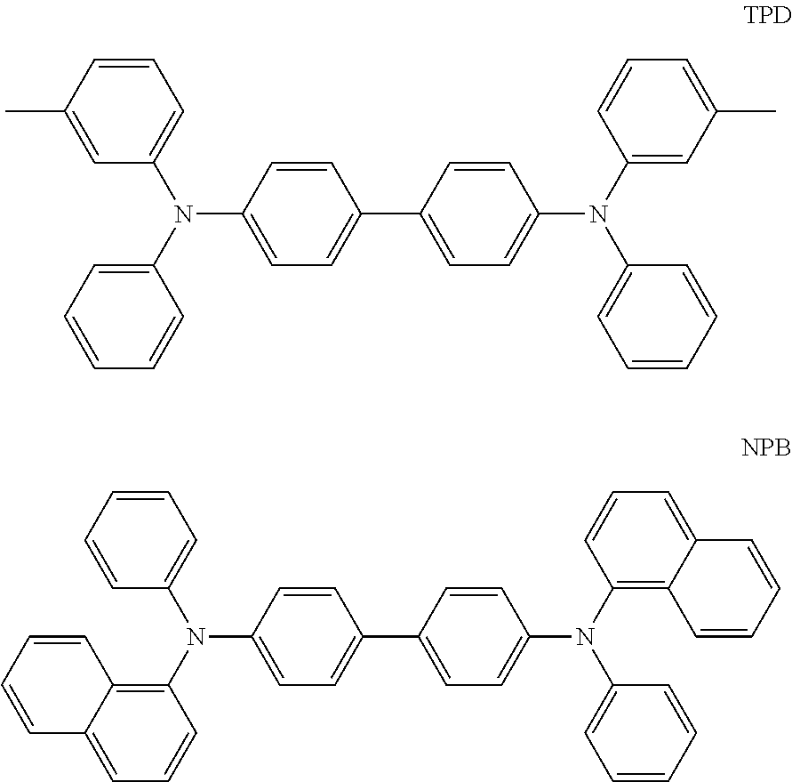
C1=CC(N(C2=CC=CC(C)=C2)C2=CC=CC=C2)=CC=C1C1=CC=C(N(C2=CC(C)=CC=C2)C2=CC=CC=C2)C=C1.C1=CC(N(C2=CC=CC=C2)C2=C3C(=CC=C2)C=CC=C3)=CC=C1C1=CC=C(N(C2=C3C(=CC=C2)C=CC=C3)C2=CC=CC=C2)C=C1
